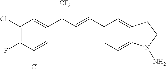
C1(Cl)=C(F)C(Cl)=CC(C(C=CC2=CC=C3C(=C2)CCN3N)[CF3])=C1
